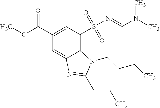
C12=C(S(N=CN(C)C)(=O)=O)C=C(C(OC)=O)C=C1N=C(CCC)N2CCCC
